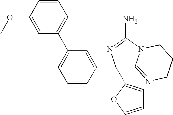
C1=CC(OC)=CC(C2=CC=CC(C3(C4=CC=CO4)C4=NCCCN4C(N)=N3)=C2)=C1
